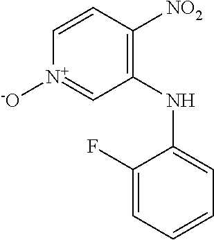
C1(NC2=CC=CC=C2F)=C([NO2])C=C[N+]([-O])=C1
